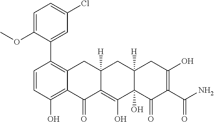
C1=CC(O)=C2C(=C1C1=CC(Cl)=CC=C1OC)CC1([H])C(=C(O)C3(O)C([H])(C1)CC(O)=C(C(N)=O)C3=O)C2=O
